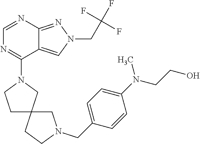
C1=NC2=NN(CC(F)(F)F)C=C2C(N2CCC3(C2)CCN(CC2=CC=C(N(CCO)C)C=C2)C3)=N1
